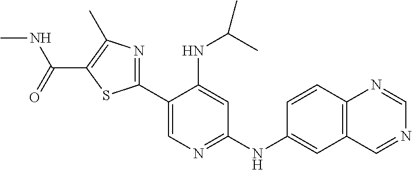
C12=C(N=CN=C1)C=CC(NC1=NC=C(C3=NC(C)=C(C(=O)NC)S3)C(NC(C)C)=C1)=C2
